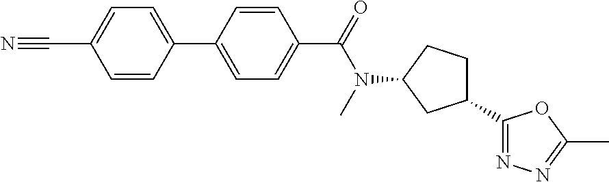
C1(C2=CC=C(C(N(C)C3CC(C4=NN=C(C)O4)CC3)=O)C=C2)=CC=C(C#N)C=C1
